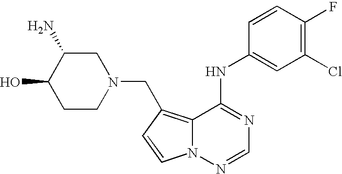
C1CN(CC2=C3N(C=C2)N=CN=C3NC2=CC(Cl)=C(F)C=C2)CC(N)C1O
